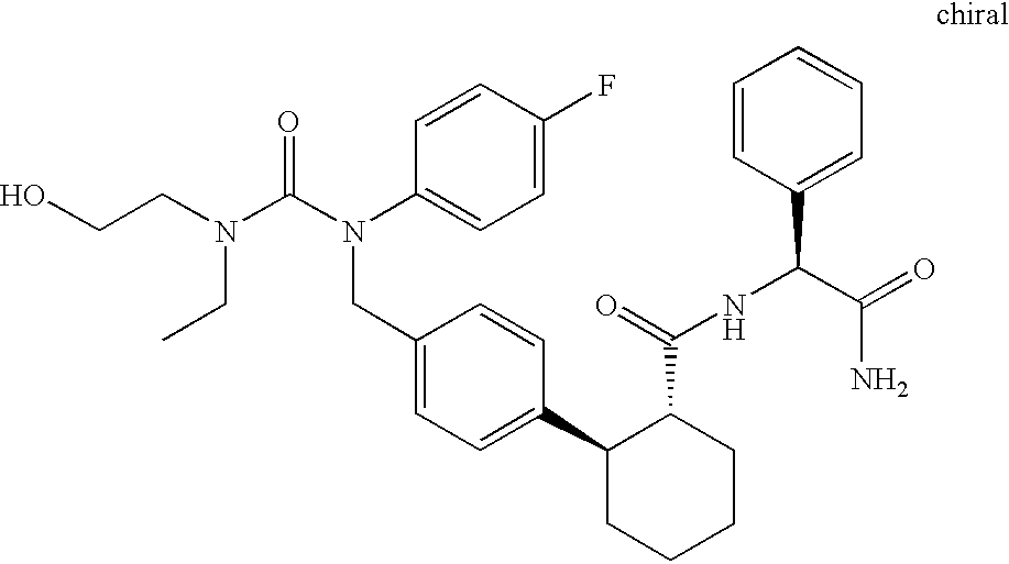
C1(CN(C(=O)N(CCO)CC)C2=CC=C(F)C=C2)=CC=C(C2CCCCC2C(NC(C2=CC=CC=C2)C(=O)N)=O)C=C1
